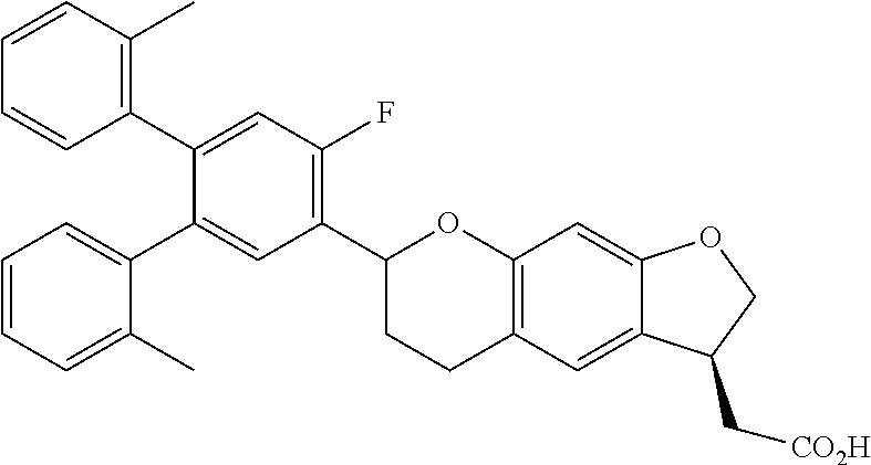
C1(C2CCC3=C(O2)C=C2C(=C3)C(C[CO2H])CO2)=C(F)C=C(C2=C(C)C=CC=C2)C(C2=CC=CC=C2C)=C1
